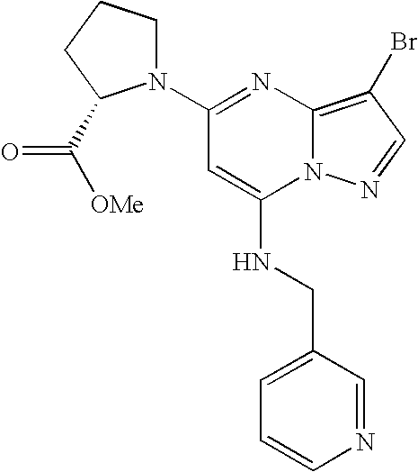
C1(N2CCCC2C([OMe])=O)=NC2=C(Br)C=NN2C(NCC2=CC=CN=C2)=C1
